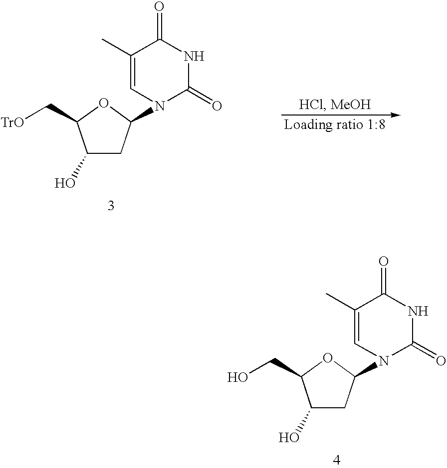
C1(O)CC(N2C(=O)NC(=O)C(C)=C2)OC1C[TrO].C1(O)CC(N2C(=O)NC(=O)C(C)=C2)OC1CO
